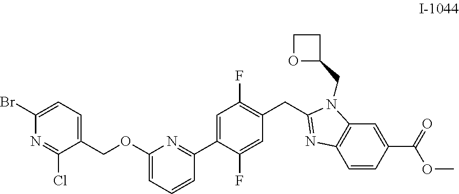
C1=CC(C(=O)OC)=CC2=C1N=C(CC1=C(F)C=C(C3=NC(OCC4=CC=C(Br)N=C4Cl)=CC=C3)C(F)=C1)N2CC1CCO1
